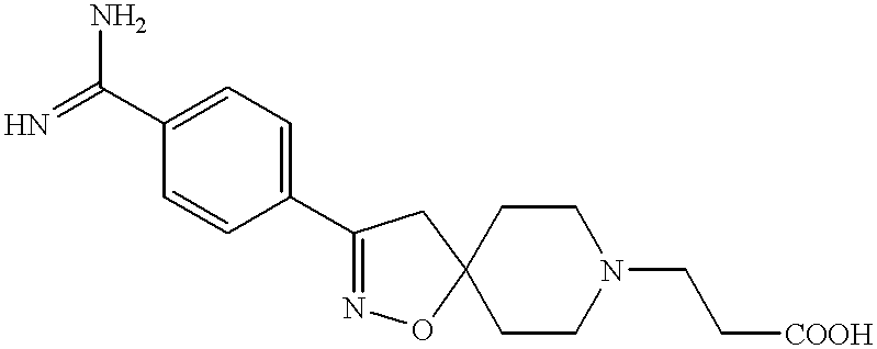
NC(=N)C1=CC=C(C2=NOC3(C2)CCN(CC[COOH])CC3)C=C1
